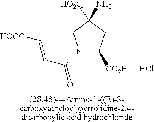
N1(C(C=C[HOOC])=O)C([CO2H])CC([HO2C])(N)C1.Cl
